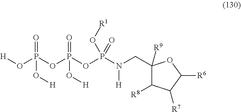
C1([R9])(CN(P(OP(OP(O[H])(=O)O[H])(=O)O[H])(=O)O[R1])[H])C([R8])C([R7])C([R6])O1
